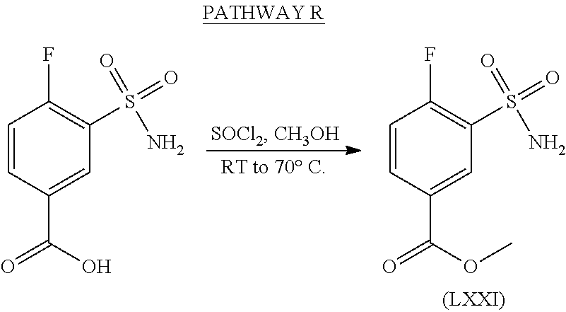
C1=CC(C(OC)=O)=CC(S(=O)(=O)N)=C1F.C1=CC(C(O)=O)=CC(S(=O)(=O)N)=C1F
